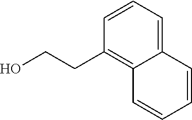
OCCC1=C2C(=CC=C1)C=CC=C2
